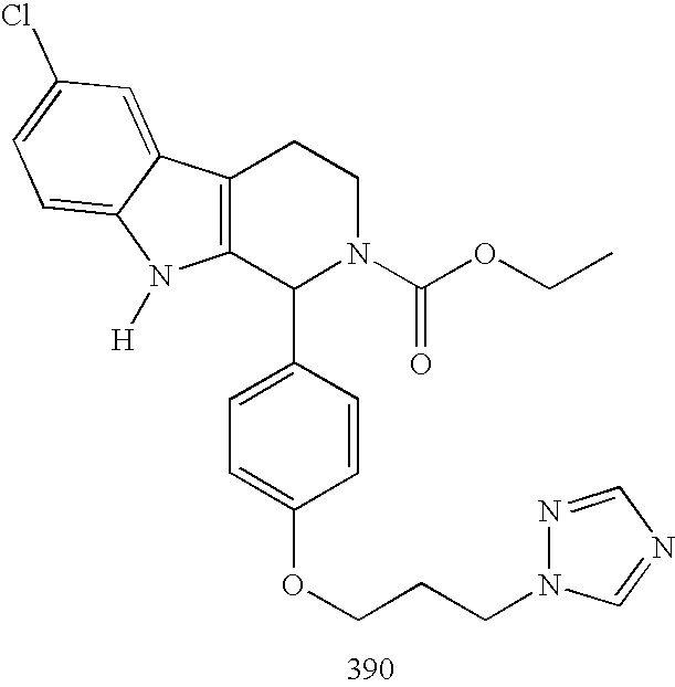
C12=C(C(C3=CC=C(OCCCN4N=CN=C4)C=C3)N(C(OCC)=O)CC1)N([H])C1=CC=C(Cl)C=C21
